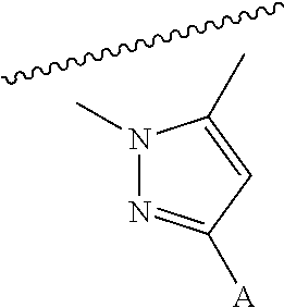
N1(C)N=C([A])C=C1C
